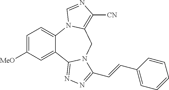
C1=C([MeO])C=C2C(=C1)N1C(=C([CN])N=C1)CN1C2=NN=C1C=CC1=CC=CC=C1
